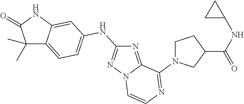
C1(C)(C)C2=CC=C(NC3=NN4C(=N3)C(N3CCC(C(=O)NC5CC5)C3)=NC=C4)C=C2NC1=O
